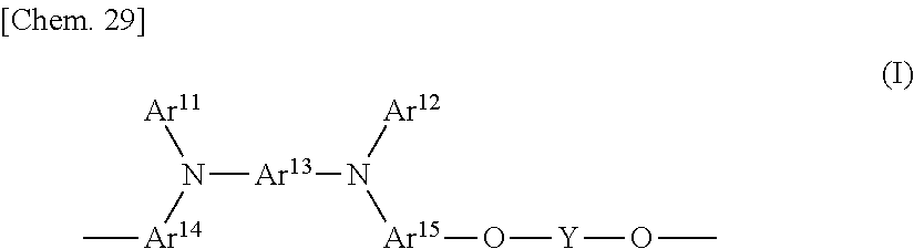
[Ar13](N([Ar14]C)[Ar11])N([Ar15]O[Y]OC)[Ar12]
